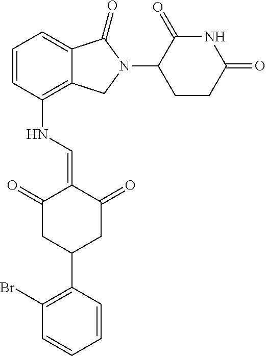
C1(NC=C2C(=O)CC(C3=C(Br)C=CC=C3)CC2=O)=C2C(=CC=C1)C(=O)N(C1C(=O)NC(=O)CC1)C2
